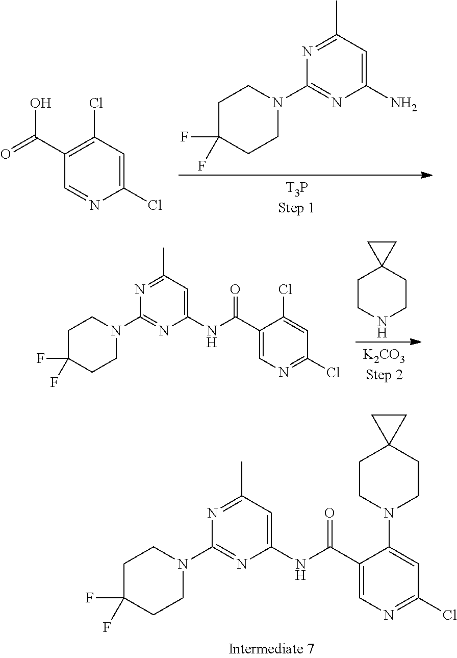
C1(Cl)=CC(Cl)=C(C(=O)O)C=N1.C1(N)=CC(C)=NC(N2CCC(F)(F)CC2)=N1.C1(NC(C2=CN=C(Cl)C=C2Cl)=O)=CC(C)=NC(N2CCC(F)(F)CC2)=N1.C1CNCCC12CC2.C1(NC(C2=CN=C(Cl)C=C2N2CCC3(CC2)CC3)=O)=CC(C)=NC(N2CCC(F)(F)CC2)=N1
